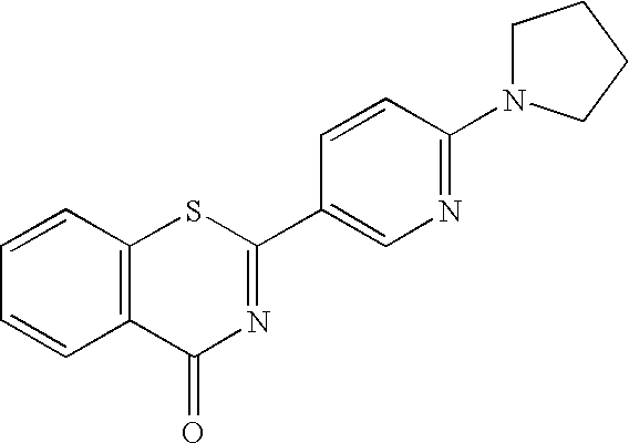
C1=CC2=C(C=C1)C(=O)N=C(C1=CN=C(N3CCCC3)C=C1)S2
